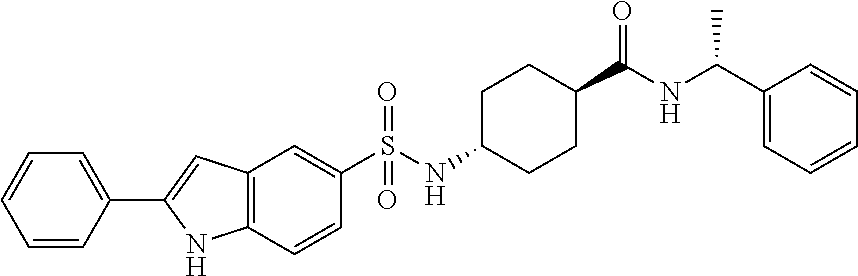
C1(C2=CC=CC=C2)=CC2=C(N1)C=CC(S(NC1CCC(C(NC(C3=CC=CC=C3)C)=O)CC1)(=O)=O)=C2
